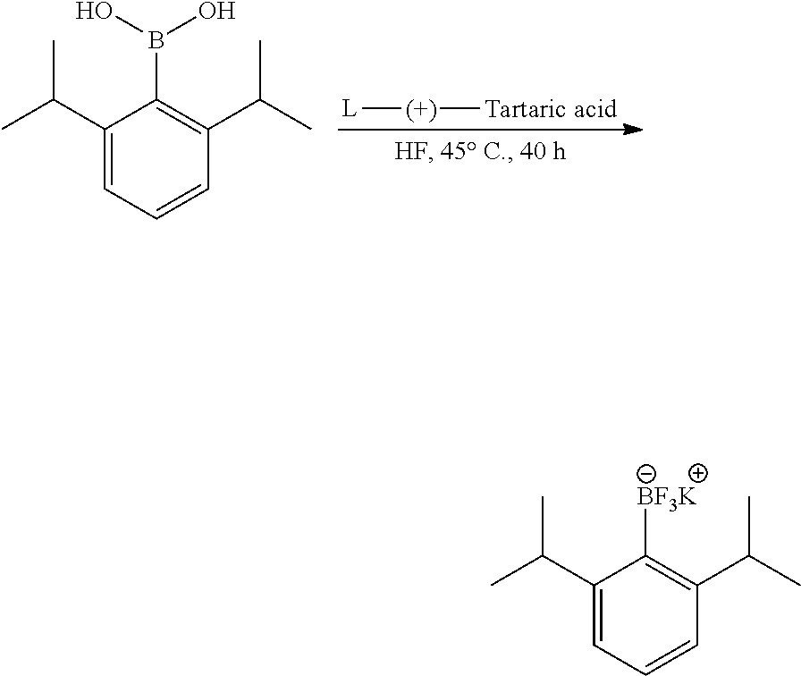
[L][(+)][Tartaric acid].C1(C(C)C)=CC=CC(C(C)C)=C1B(O)O.C1(C(C)C)=CC=CC(C(C)C)=C1[BF3K]
